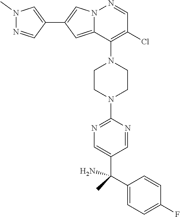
C1CN(C2=NC=C(C(C)(C3=CC=C(F)C=C3)N)C=N2)CCN1C1=C(Cl)C=NN2C1=CC(C1=CN(C)N=C1)=C2
